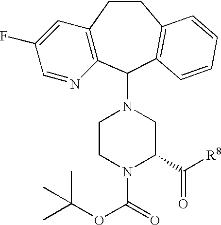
C12=C(C(N3CCN(C(=O)OC(C)(C)C)C(C([R8])=O)C3)C3=C(CC1)C=CC=C3)N=CC(F)=C2
